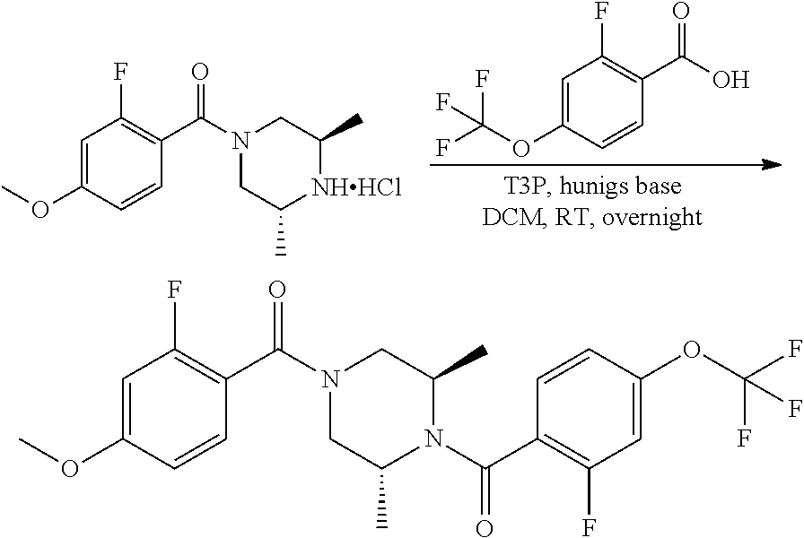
C1C(C)N(C(=O)C2=C(F)C=C(OC(F)(F)F)C=C2)C(C)CN1C(C1=C(F)C=C(OC)C=C1)=O.C1C(C)[NHHCl]C(C)CN1C(C1=C(F)C=C(OC)C=C1)=O.C1=C(OC(F)(F)F)C=CC(C(=O)O)=C1F
